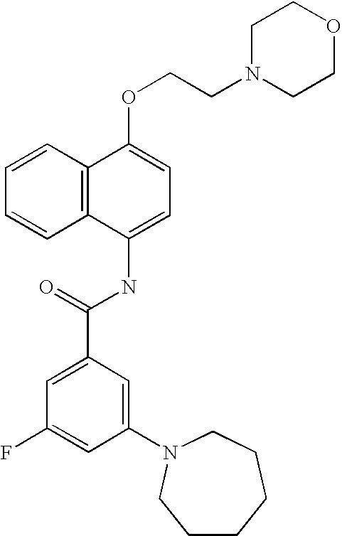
C1=CC2=C(C=C1)C(NC(C1=CC(F)=CC(N3CCCCCC3)=C1)=O)=CC=C2OCCN1CCOCC1
